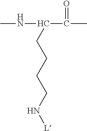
CNC(C(C)=O)CCCCN[L]
